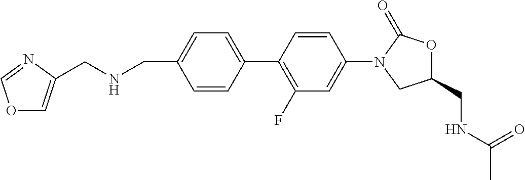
C1(N2CC(CNC(=O)C)OC2=O)=CC(F)=C(C2=CC=C(CNCC3=COC=N3)C=C2)C=C1
